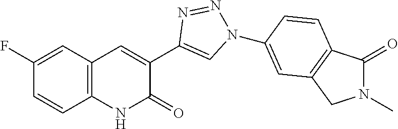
C1=CC2=C(C=C1F)C=C(C1=CN(C3=CC4=C(C(=O)N(C)C4)C=C3)N=N1)C(=O)N2
